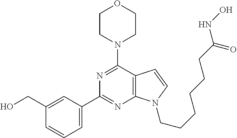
C1CN(C2=NC(C3=CC=CC(CO)=C3)=NC3=C2C=CN3CCCCCCC(NO)=O)CCO1
